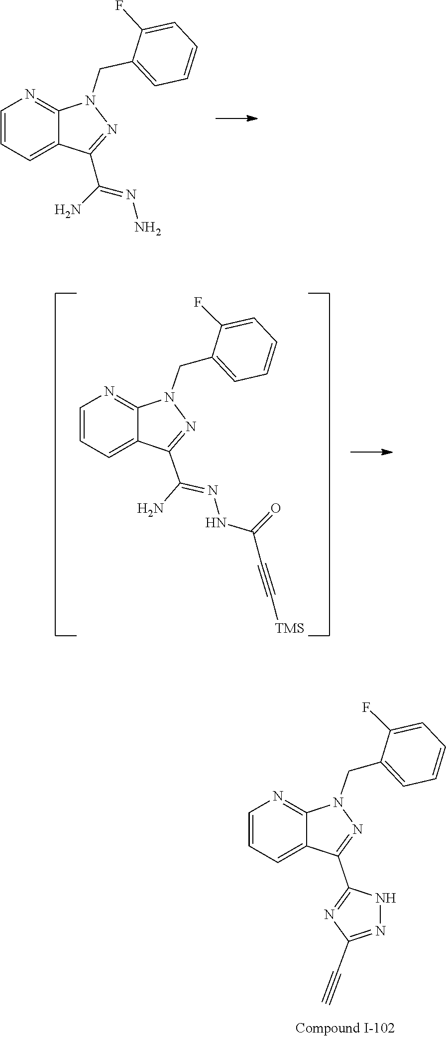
C1(F)=CC=CC=C1CN1C2=NC=CC=C2C(C(=NN)N)=N1.C1(CN2C3=NC=CC=C3C(C(N)=NNC(C#C[TMS])=O)=N2)=CC=CC=C1F.C1(CN2N=C(C3=NC(C#C)=NN3)C3=CC=CN=C23)=CC=CC=C1F
